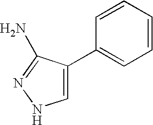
C1=C(C2=CC=CC=C2)C(N)=NN1
